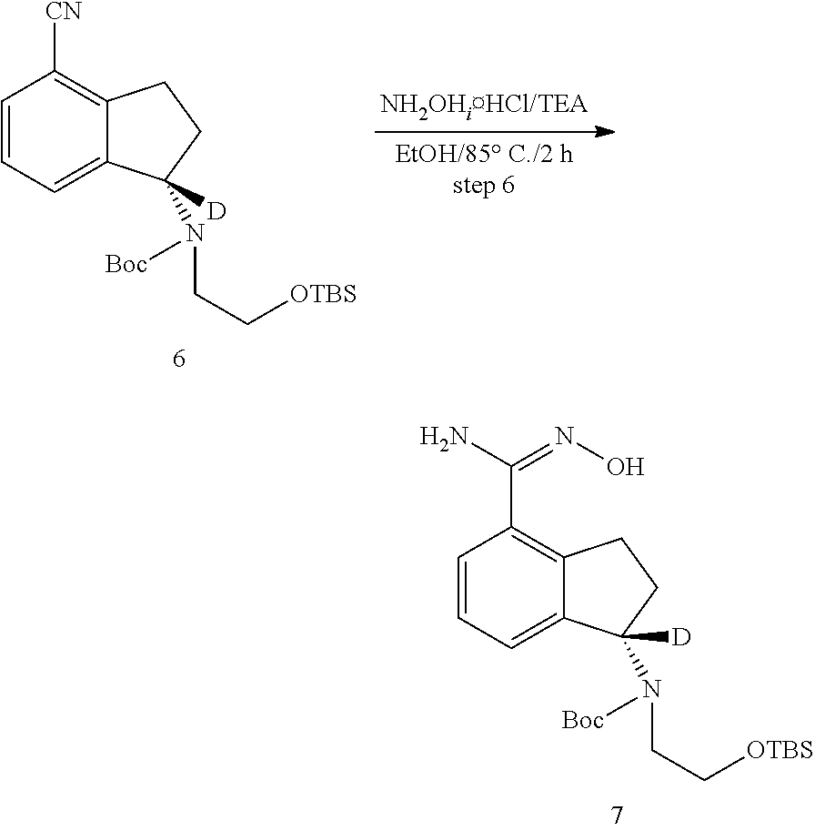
C1=CC=C2C(=C1[CN])CCC2(N([Boc])CC[OTBS])[D].C1=CC=C2C(=C1C(=NO)N)CCC2(N([Boc])CC[OTBS])[D]
